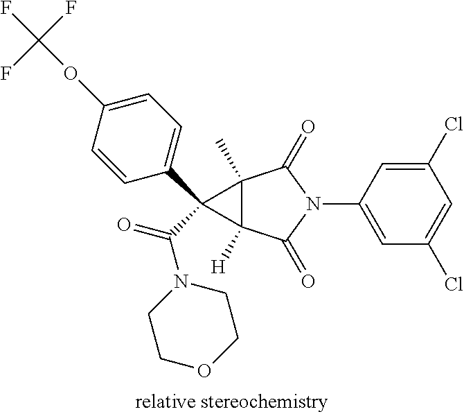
C1(Cl)=CC(N2C(=O)C3(C)C([H])(C2=O)C3(C2=CC=C(OC(F)(F)F)C=C2)C(=O)N2CCOCC2)=CC(Cl)=C1
